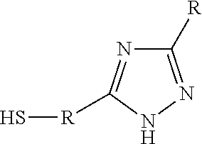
C1([R])=NNC([R]S)=N1
